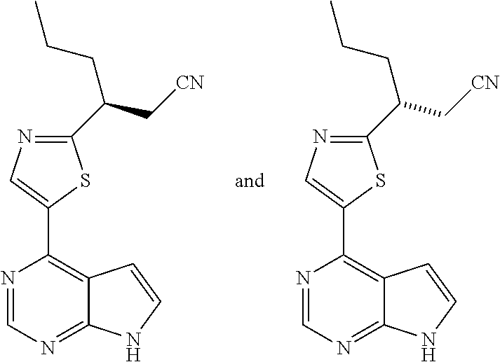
N1=CN=C2C(=C1C1=CN=C(C(C[CN])CCC)S1)C=CN2.N1=CN=C2C(=C1C1=CN=C(C(C[CN])CCC)S1)C=CN2
